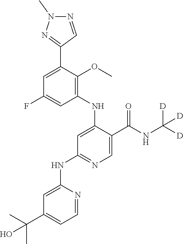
C1=C(F)C=C(C2=NN(C)N=C2)C(OC)=C1NC1=CC(NC2=CC(C(C)(C)O)=CC=N2)=NC=C1C(NC([D])([D])[D])=O
